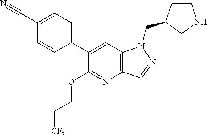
C1(C2=CC=C(C#N)C=C2)=CC2=C(N=C1OCC[CF3])C=NN2CC1CCNC1
